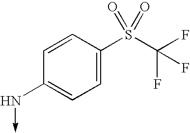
C1=CC(S(C(F)(F)F)(=O)=O)=CC=C1N->C
